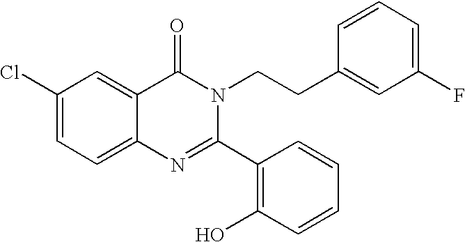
C1(Cl)=CC=C2C(=C1)C(=O)N(CCC1=CC(F)=CC=C1)C(C1=C(O)C=CC=C1)=N2
